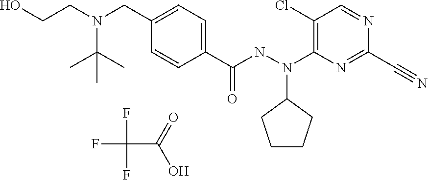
C1(Cl)=C(N(C2CCCC2)NC(C2=CC=C(CN(CCO)C(C)(C)C)C=C2)=O)N=C(C#N)N=C1.FC(F)(C(=O)O)F
